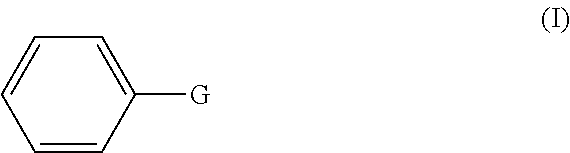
C1=CC([G])=CC=C1
